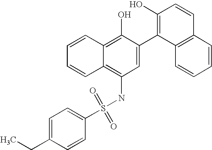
C1=C(CC)C=CC(S(NC2=C3C(=C(O)C(C4=C(O)C=CC5=C4C=CC=C5)=C2)C=CC=C3)(=O)=O)=C1
